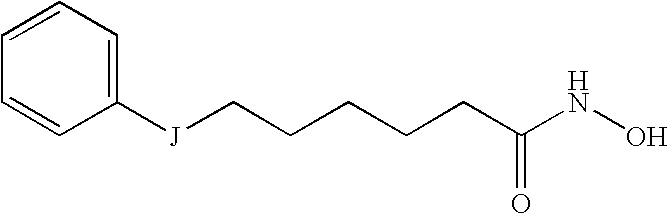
C1([J]CCCCCC(NO)=O)=CC=CC=C1
